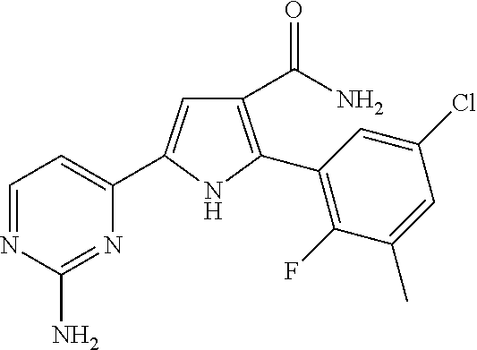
C1(C(=O)N)=C(C2=C(F)C(C)=CC(Cl)=C2)NC(C2=CC=NC(N)=N2)=C1
